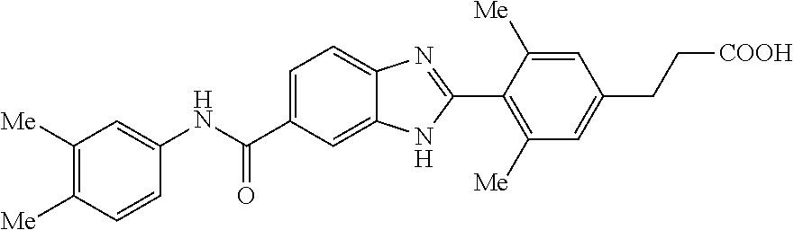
C1=C(C(NC2=CC([Me])=C([Me])C=C2)=O)C=C2C(=C1)N=C(C1=C([Me])C=C(CC[COOH])C=C1[Me])N2
